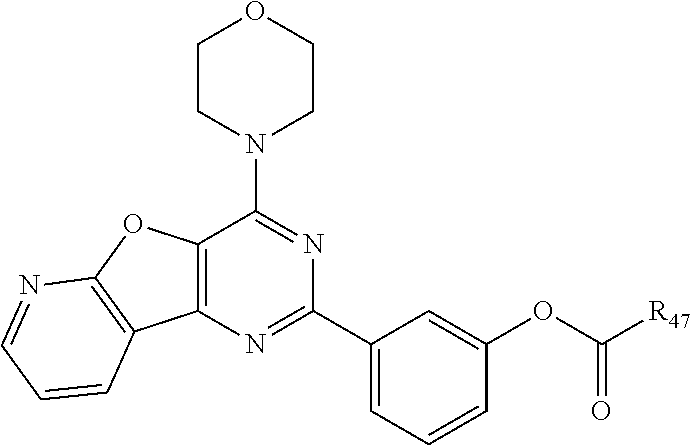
C12=C(N=C(C3=CC=CC(OC([R47])=O)=C3)N=C1N1CCOCC1)C1=C(O2)N=CC=C1
